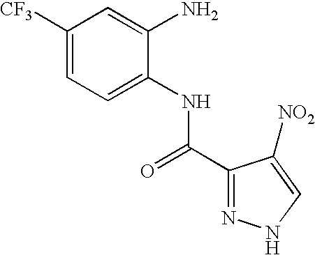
C1([CF3])=CC=C(NC(=O)C2=NNC=C2[NO2])C(N)=C1
